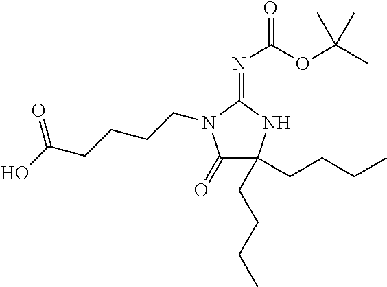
C1(=O)C(CCCC)(CCCC)NC(=NC(OC(C)(C)C)=O)N1CCCCC(O)=O
